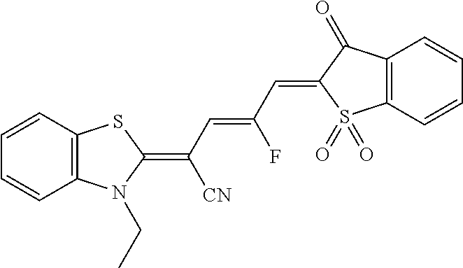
C1(=C(C=C(C=C2S(=O)(=O)C3=C(C2=O)C=CC=C3)F)[CN])SC2=C(N1CC)C=CC=C2
